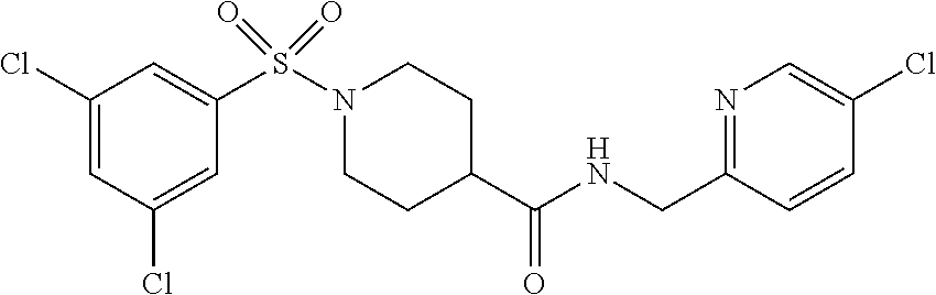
C1(Cl)=CC(Cl)=CC(S(N2CCC(C(NCC3=NC=C(Cl)C=C3)=O)CC2)(=O)=O)=C1
